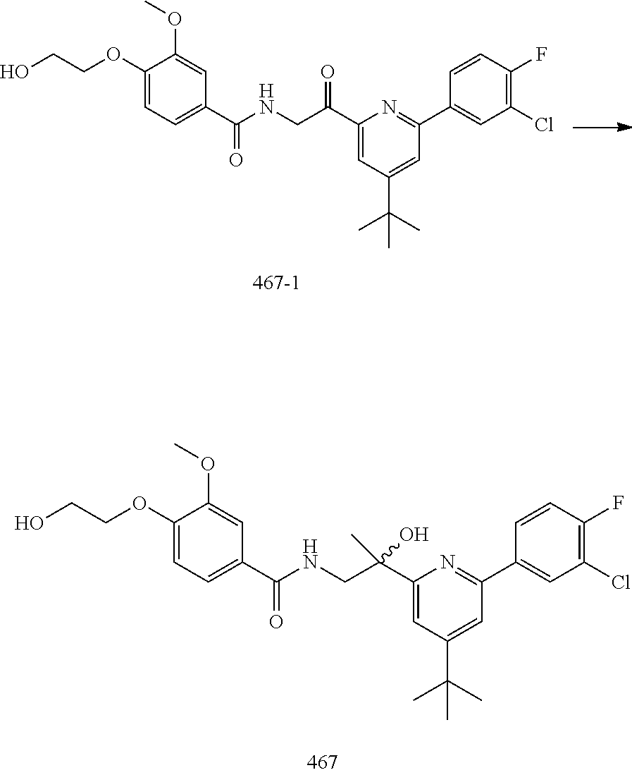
C1(OC)=CC(C(NCC(C2=CC(C(C)(C)C)=CC(C3=CC(Cl)=C(F)C=C3)=N2)=O)=O)=CC=C1OCCO.C1(OC)=CC(C(NCC(C2=CC(C(C)(C)C)=CC(C3=CC(Cl)=C(F)C=C3)=N2)(C)O)=O)=CC=C1OCCO
